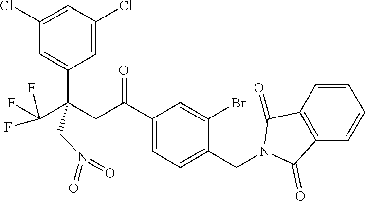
C1(Cl)=CC(Cl)=CC(C(CC(C2=CC=C(CN3C(=O)C4=C(C=CC=C4)C3=O)C(Br)=C2)=O)(C(F)(F)F)CN(=O)=O)=C1
